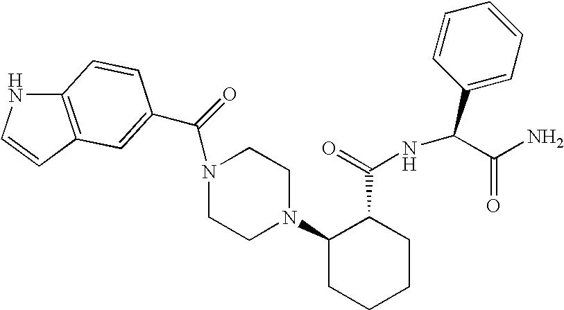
N1(C(C2=CC3=C(NC=C3)C=C2)=O)CCN(C2CCCCC2C(=O)NC(C2=CC=CC=C2)C(N)=O)CC1
